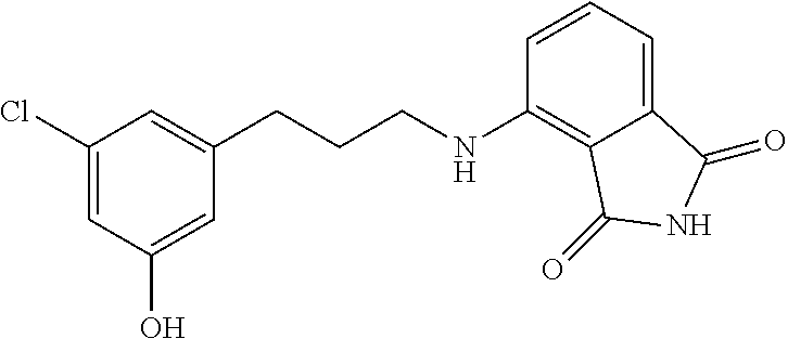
C1(CCCNC2=C3C(=CC=C2)C(=O)NC3=O)=CC(Cl)=CC(O)=C1
